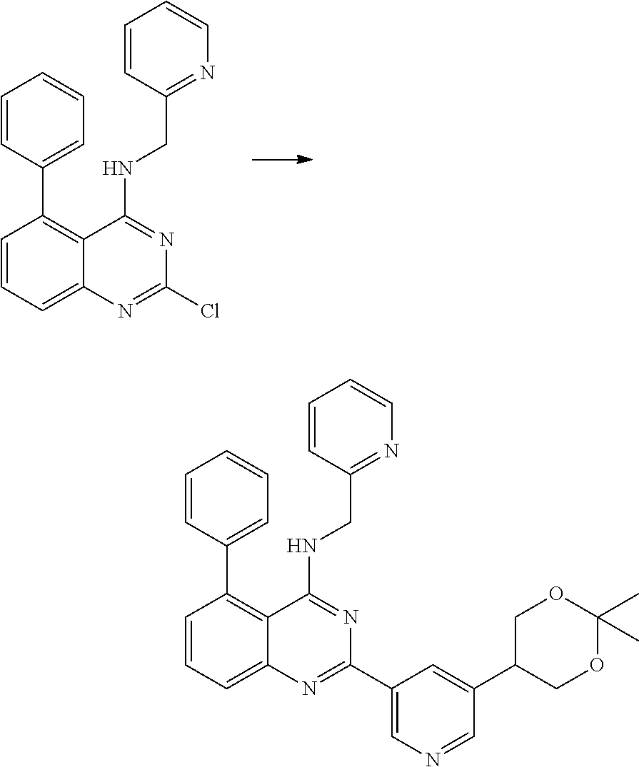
C1=CC=C2C(=C1C1=CC=CC=C1)C(NCC1=NC=CC=C1)=NC(Cl)=N2.C1=CC=C2C(=C1C1=CC=CC=C1)C(NCC1=NC=CC=C1)=NC(C1=CN=CC(C3COC(C)(C)OC3)=C1)=N2
